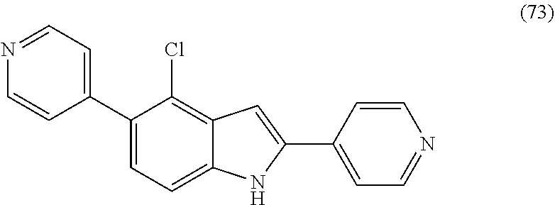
N1=CC=C(C2=CC=C3C(=C2Cl)C=C(C2=CC=NC=C2)N3)C=C1
